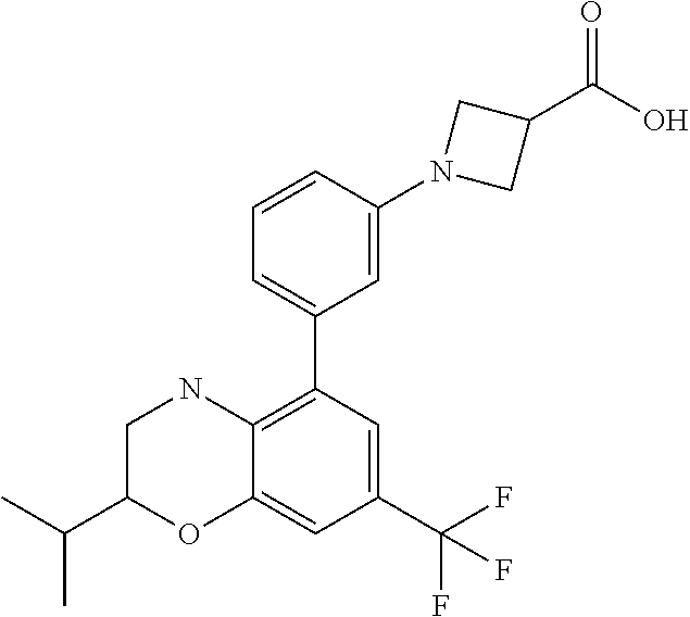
C1=CC(N2CC(C(O)=O)C2)=CC(C2=C3C(=CC(C(F)(F)F)=C2)OC(C(C)C)CN3)=C1
